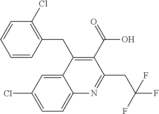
C12=CC(Cl)=CC=C1N=C(CC(F)(F)F)C(C(O)=O)=C2CC1=C(Cl)C=CC=C1
